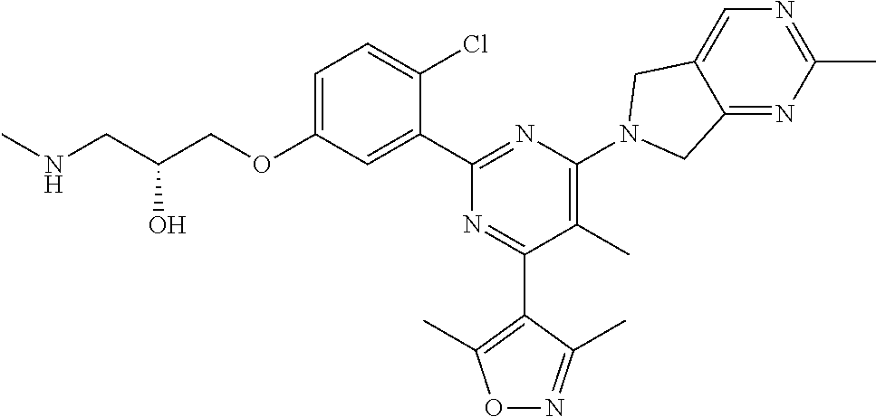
C1=C(OCC(CNC)O)C=C(C2=NC(N3CC4=CN=C(C)N=C4C3)=C(C)C(C3=C(C)ON=C3C)=N2)C(Cl)=C1
